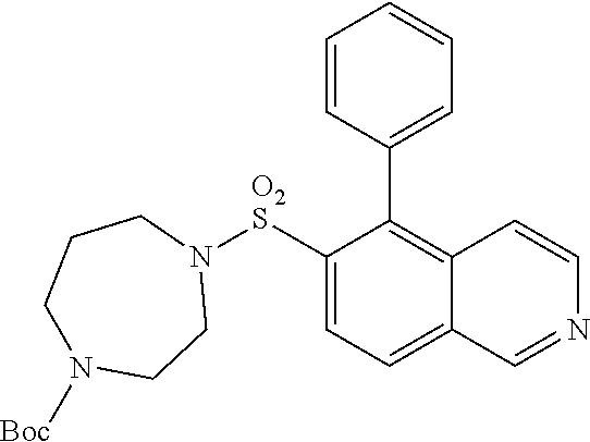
C1([O2S]N2CCCN([Boc])CC2)=CC=C2C(=C1C1=CC=CC=C1)C=CN=C2
